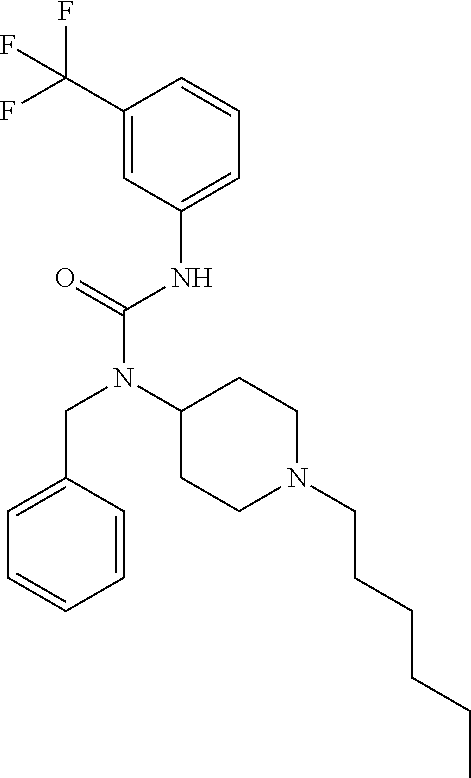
C1=C(CN(C(NC2=CC=CC(C(F)(F)F)=C2)=O)C2CCN(CCCCCC)CC2)C=CC=C1
